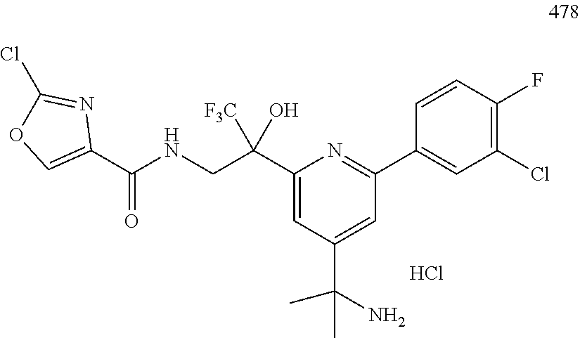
ClC1=NC(C(=O)NCC(C2=CC(C(C)(C)N)=CC(C3=CC(Cl)=C(F)C=C3)=N2)(O)[F3C])=CO1.Cl
